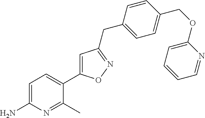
C1=C(N)N=C(C)C(C2=CC(CC3=CC=C(COC4=CC=CC=N4)C=C3)=NO2)=C1
